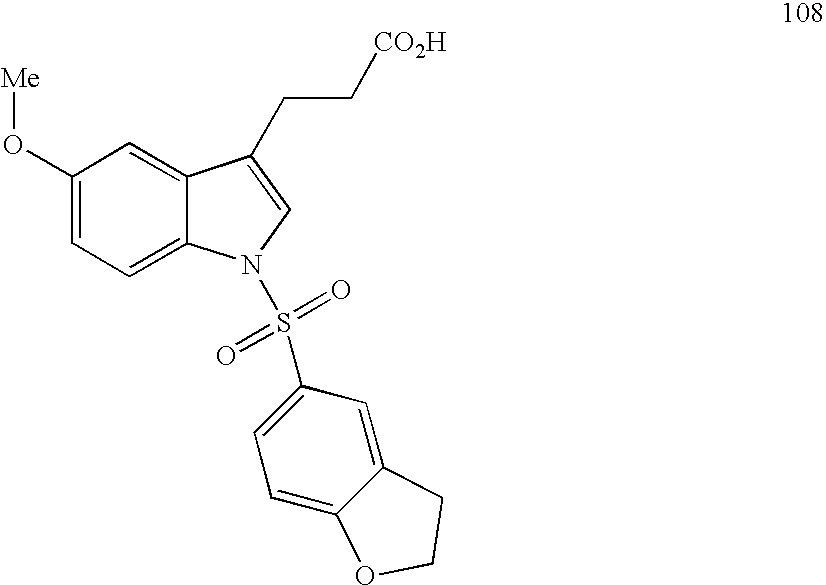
C1(O[Me])=CC=C2C(=C1)C(CC[CO2H])=CN2S(=O)(=O)C1=CC=C2C(=C1)CCO2
